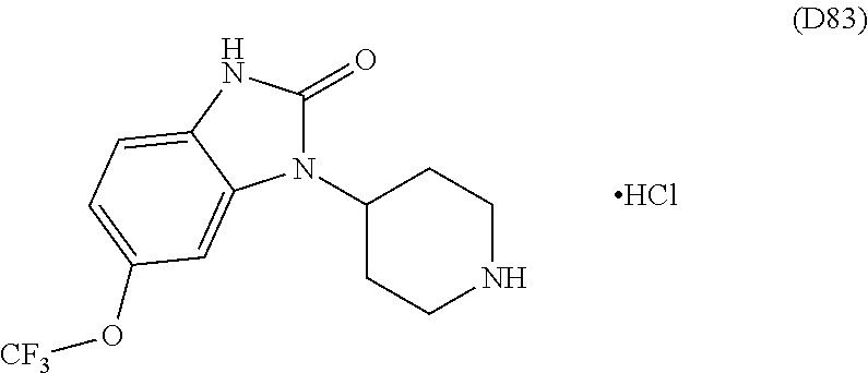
N1(C2CCNCC2)C(=O)NC2=CC=C(O[CF3])C=C12.Cl
